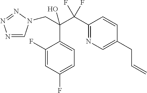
N1=CN(CC(C(C2=NC=C(CC=C)C=C2)(F)F)(O)C2=CC=C(F)C=C2F)N=N1
